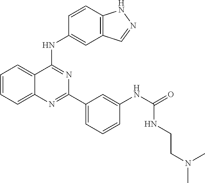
C1=CC=C2C(=C1)C(NC1=CC3=C(C=C1)NN=C3)=NC(C1=CC=CC(NC(=O)NCCN(C)C)=C1)=N2
